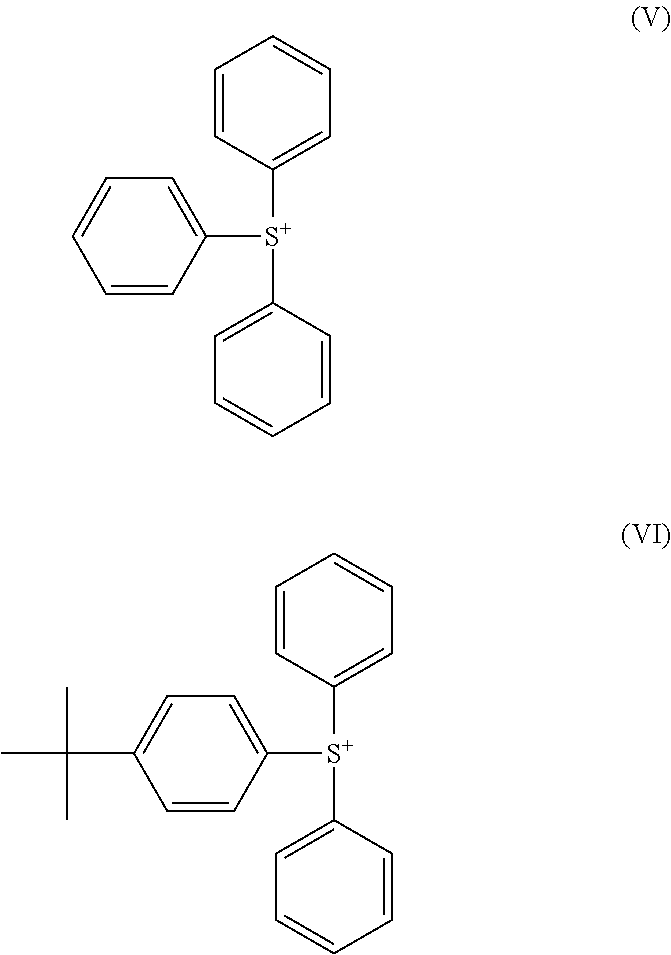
[S+](C1=CC=CC=C1)(C1=CC=CC=C1)C1=CC=CC=C1.[S+](C1=CC=CC=C1)(C1=CC=C(C(C)(C)C)C=C1)C1=CC=CC=C1
